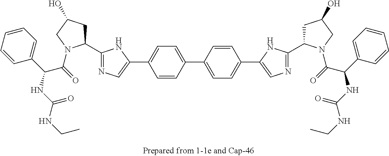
C1=CC=CC=C1C(C(=O)N1C(C2=NC=C(C3=CC=C(C4=CC=C(C5=CN=C(C6CC(O)CN6C(=O)C(C6=CC=CC=C6)NC(NCC)=O)N5)C=C4)C=C3)N2)CC(O)C1)NC(NCC)=O
